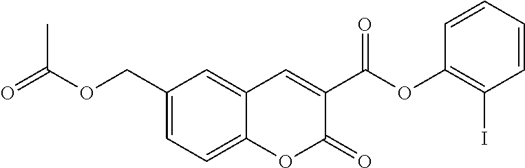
C1(COC(=O)C)=CC=C2C(=C1)C=C(C(OC1=C(I)C=CC=C1)=O)C(=O)O2
